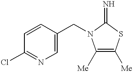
C1=CC(CN2C([Me])=C([Me])SC2=N)=CN=C1Cl
